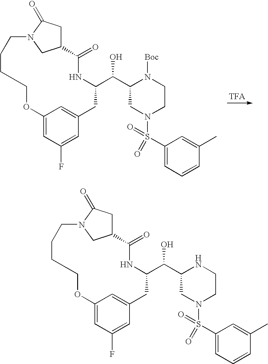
C12=CC(F)=CC(=C1)CC(C(C1CN(S(C3=CC=CC(C)=C3)(=O)=O)CCN1[Boc])O)NC(=O)C1CC(=O)N(C1)CCCCO2.C12=CC(F)=CC(=C1)CC(C(C1CN(S(C3=CC=CC(C)=C3)(=O)=O)CCN1)O)NC(=O)C1CC(=O)N(C1)CCCCO2
